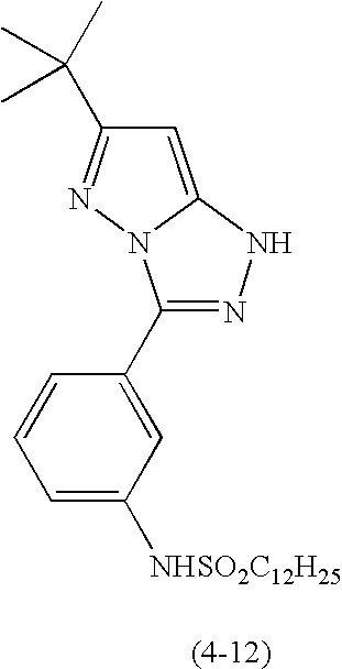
C1(C2=CC([NHSO2C12H25])=CC=C2)=NNC2=CC(C(C)(C)C)=NN12
